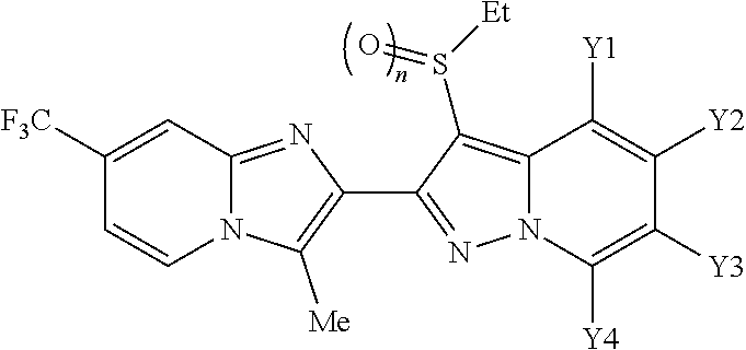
N12C(=NC(C3=NN4C(=C3S([Et])=O)C([Y1])=C([Y2])C([Y3])=C4[Y4])=C1[Me])C=C([F3C])C=C2
